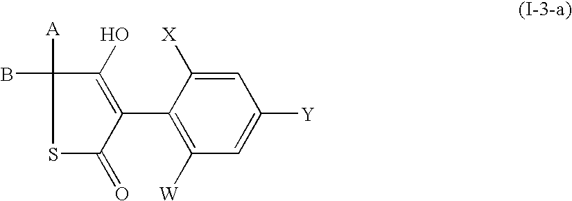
C1=C([X])C(C2=C(O)C(B)([A])SC2=O)=C([W])C=C1[Y]
